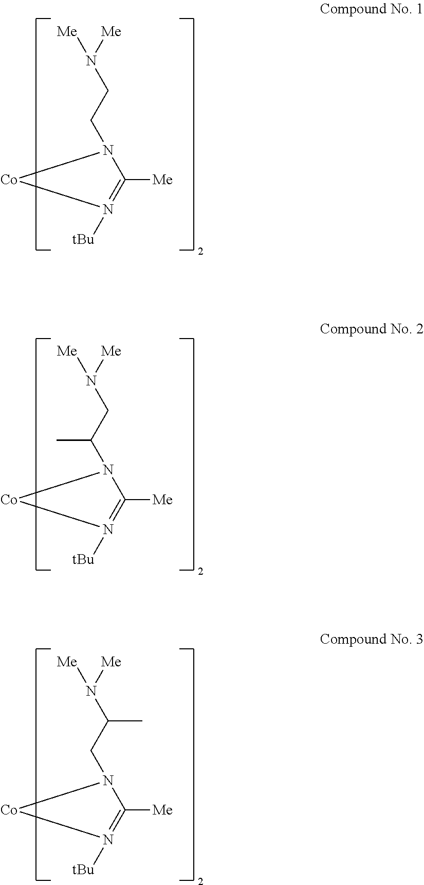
[Me]N([Me])CCN1C([Me])=N([tBu])[Co]1.[Me]N([Me])CC(N1C([Me])=N([tBu])[Co]1)C.[Me]N([Me])C(CN1C([Me])=N([tBu])[Co]1)C
